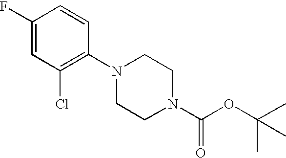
C1(F)=CC(Cl)=C(N2CCN(C(OC(C)(C)C)=O)CC2)C=C1
